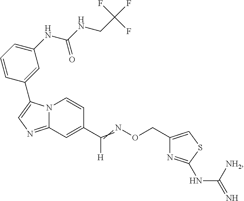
N12C(=NC=C1C1=CC(NC(NCC(F)(F)F)=O)=CC=C1)C=C(C(=NOCC1=CSC(NC(=N)[NH2])=N1)[H])C=C2
